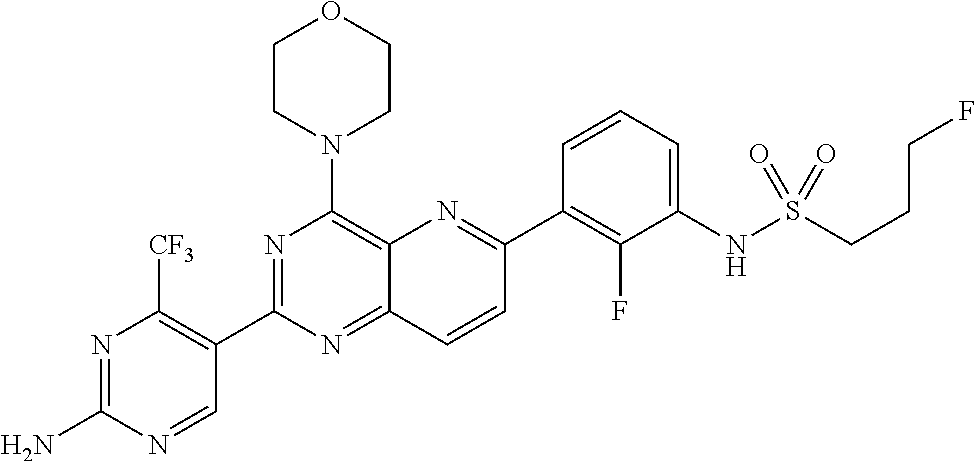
N1=C(N)N=CC(C2=NC(N3CCOCC3)=C3C(=N2)C=CC(C2=C(F)C(NS(=O)(=O)CCCF)=CC=C2)=N3)=C1[CF3]
